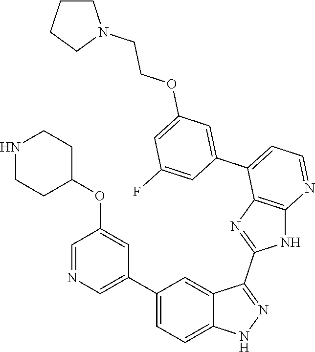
C1(C2=CC=C3C(=C2)C(C2=NC4=C(N2)N=CC=C4C2=CC(OCCN4CCCC4)=CC(F)=C2)=NN3)=CN=CC(OC2CCNCC2)=C1
